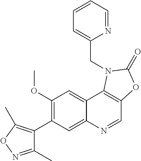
C1(C2=C(OC)C=C3C(=C2)N=CC2=C3N(CC3=CC=CC=N3)C(=O)O2)=C(C)ON=C1C
